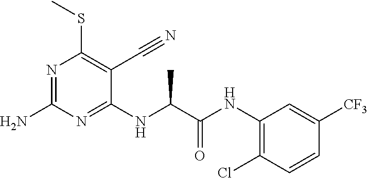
C1(NC(C(NC2=C(Cl)C=CC([CF3])=C2)=O)C)=NC(N)=NC(SC)=C1C#N
